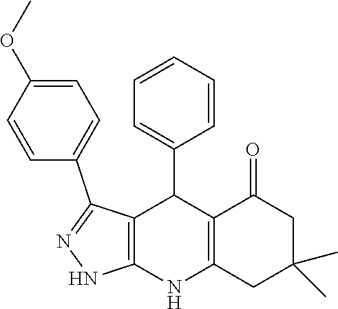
C1=CC=CC(C2C3=C(NC4=C2C(=O)CC(C)(C)C4)NN=C3C2=CC=C(OC)C=C2)=C1
